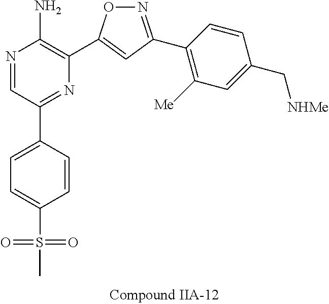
N1=CC(C2=CC=C(S(C)(=O)=O)C=C2)=NC(C2=CC(C3=C([Me])C=C(C[NHMe])C=C3)=NO2)=C1N
